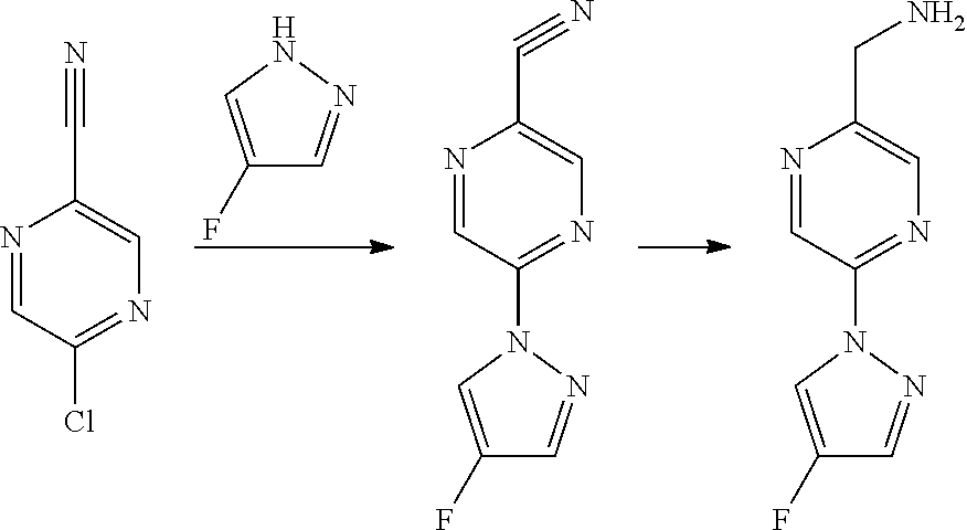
C1(F)=CNN=C1.N1=CC(Cl)=NC=C1C#N.N1=CC(N2N=CC(F)=C2)=NC=C1C#N.N1=CC(N2N=CC(F)=C2)=NC=C1CN
